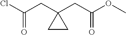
ClC(CC1(CC(OC)=O)CC1)=O
